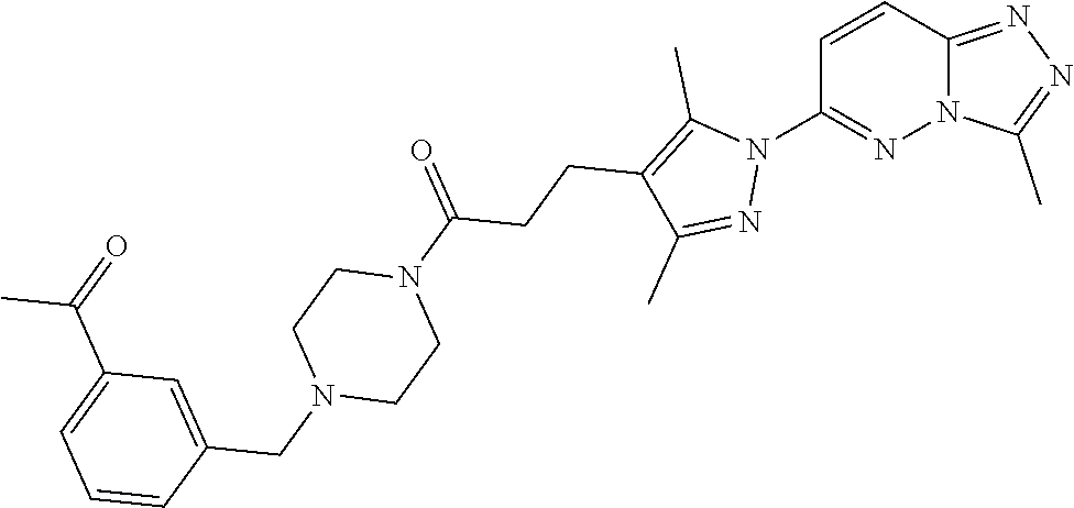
C1=CC2=NN=C(C)N2N=C1N1C(C)=C(CCC(N2CCN(CC3=CC(C(=O)C)=CC=C3)CC2)=O)C(C)=N1
